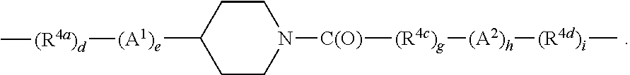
C1CN([C(O)][(R4c)g][(A2)h][(R4d)i]C)CCC1[(A1)e][(R4a)d]C
